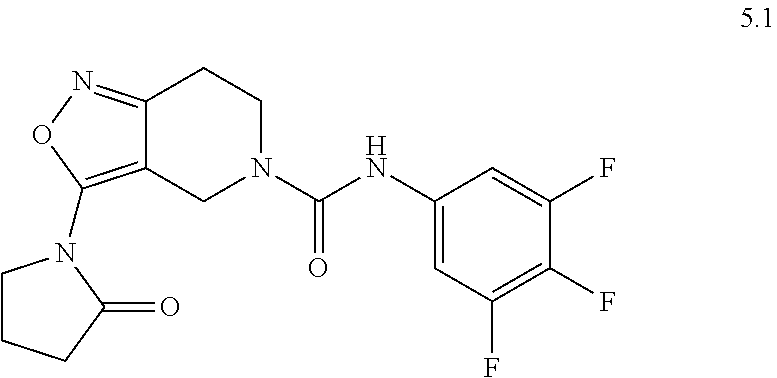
C12=NOC(N3CCCC3=O)=C1CN(C(NC1=CC(F)=C(F)C(F)=C1)=O)CC2
